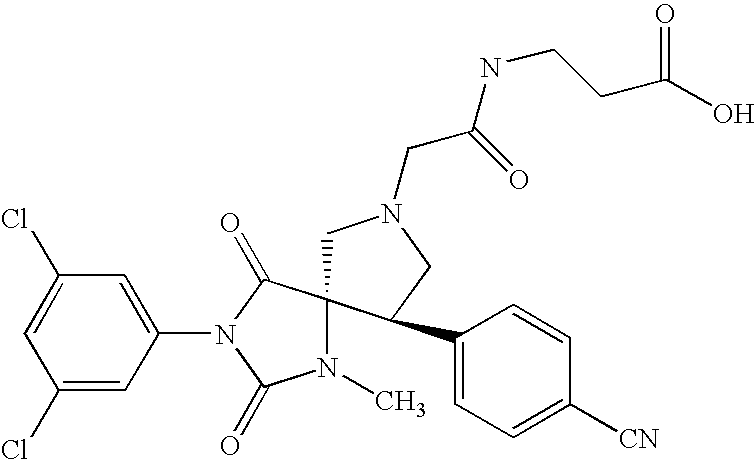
C1=C(Cl)C=C(N2C(=O)C3(N(C)C2=O)CN(CC(NCCC(=O)O)=O)CC3C2=CC=C([CN])C=C2)C=C1Cl
